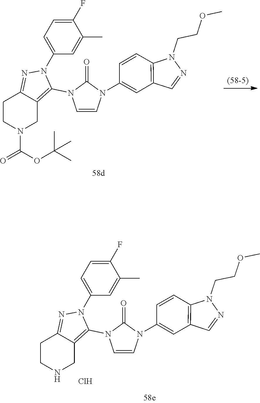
C1CN(C(OC(C)(C)C)=O)CC2=C(N3C=CN(C4=CC5=C(C=C4)N(CCOC)N=C5)C3=O)N(C3=CC=C(F)C(C)=C3)N=C12.Cl.C1CNCC2=C(N3C=CN(C4=CC5=C(C=C4)N(CCOC)N=C5)C3=O)N(C3=CC=C(F)C(C)=C3)N=C12
